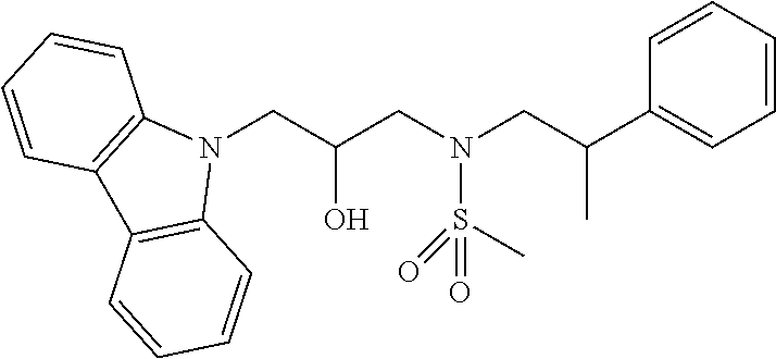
N1(CC(CN(CC(C)C2=CC=CC=C2)S(C)(=O)=O)O)C2=C(C3=C1C=CC=C3)C=CC=C2
